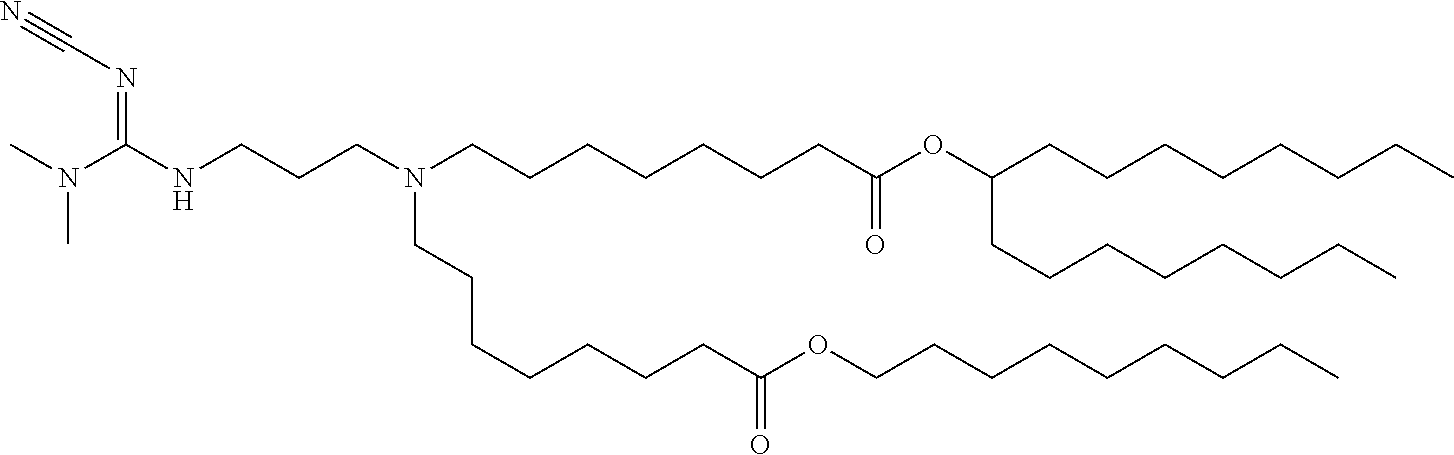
C(CC)CCCCCCOC(CCCCCCCN(CCCNC(N(C)C)=NC#N)CCCCCCCC(=O)OC(CCCCCCCC)CCCCCCCC)=O
